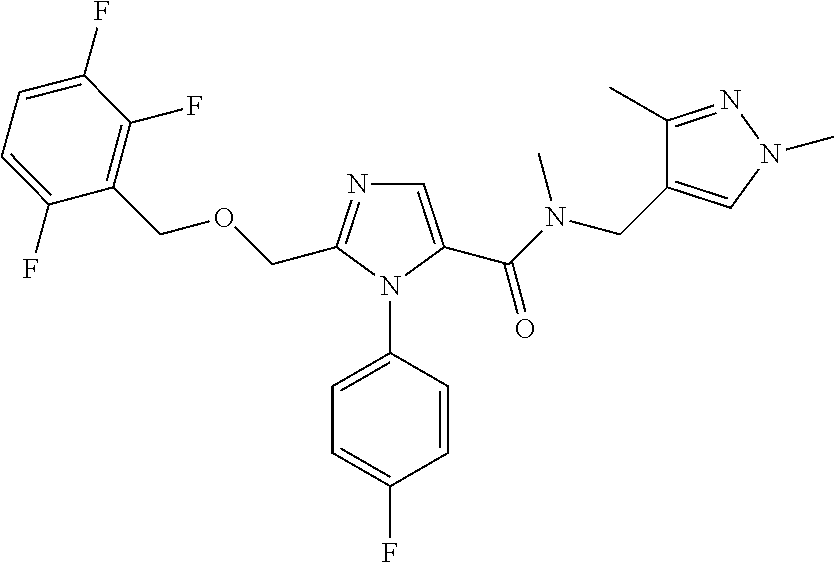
C1=C(C(N(CC2=CN(C)N=C2C)C)=O)N(C2=CC=C(F)C=C2)C(COCC2=C(F)C(F)=CC=C2F)=N1
